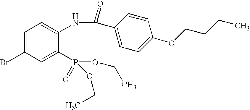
C1=C(Br)C=C(P(OCC)(OCC)=O)C(NC(C2=CC=C(OCCCC)C=C2)=O)=C1
